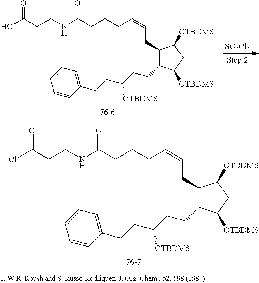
C1(CC=CCCCC(=O)NCCC(Cl)=O)C(CCC(CCC2=CC=CC=C2)[OTBDMS])C([OTBDMS])CC1[OTBDMS].[SO2Cl2].C1(CC=CCCCC(=O)NCCC(O)=O)C(CCC(CCC2=CC=CC=C2)[OTBDMS])C([OTBDMS])CC1[OTBDMS]
